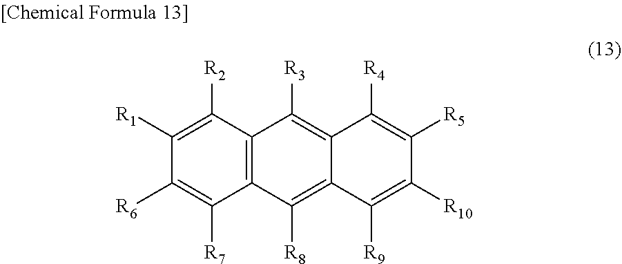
C12=C(C([R2])=C([R1])C([R6])=C1[R7])C([R3])=C1C(=C2[R8])C([R9])=C([R10])C([R5])=C1[R4]
